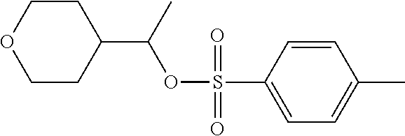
C1=CC(S(OC(C2CCOCC2)C)(=O)=O)=CC=C1C
